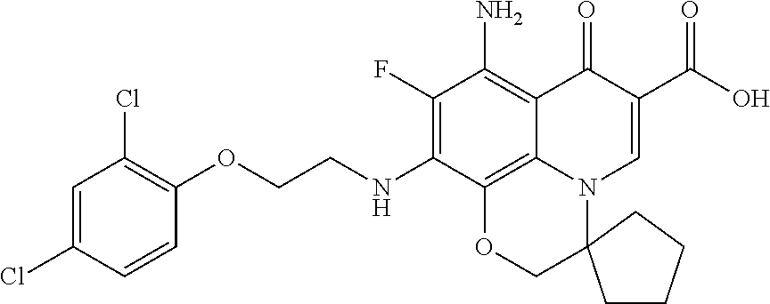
O(CCNC1=C(F)C(N)=C2C3=C1OCC1(N3C=C(C(O)=O)C2=O)CCCC1)C1=C(Cl)C=C(Cl)C=C1
